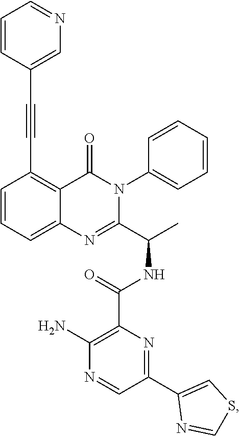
C(C1=C2C(=CC=C1)N=C(C(C)NC(=O)C1=C(N)N=CC(C3=CSC=N3)=N1)N(C1=CC=CC=C1)C2=O)#CC1=CN=CC=C1
